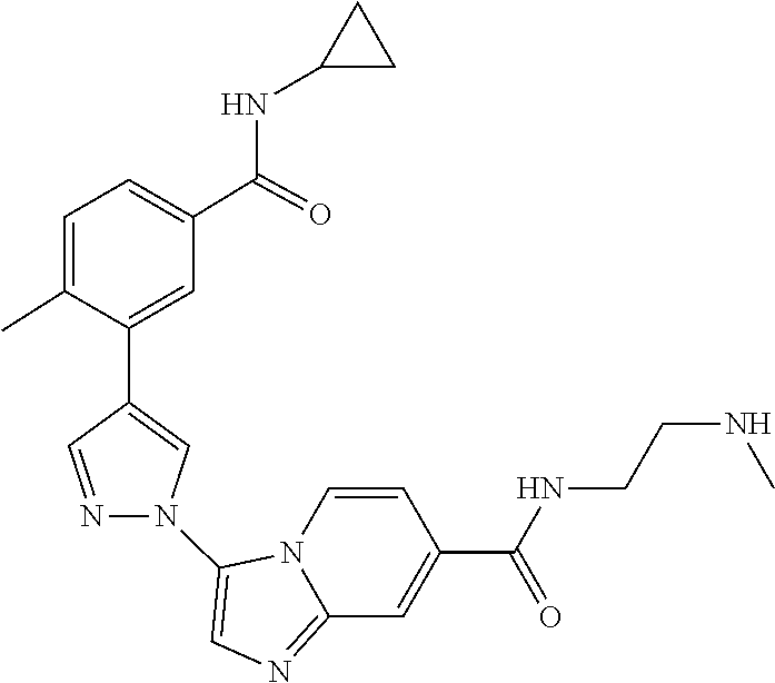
N12C(=NC=C1N1C=C(C3=CC(C(NC4CC4)=O)=CC=C3C)C=N1)C=C(C(=O)NCCNC)C=C2
